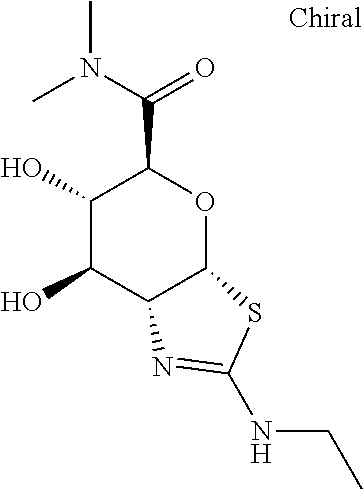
C1(O)C(O)C2C(OC1C(N(C)C)=O)SC(NCC)=N2
